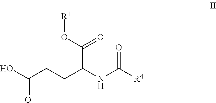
C(CCC(C(=O)O[R1])NC(=O)[R4])(=O)O
